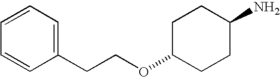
NC1CCC(OCCC2=CC=CC=C2)CC1
